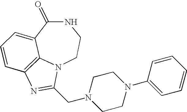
C1(=O)C2=CC=CC3=C2N(CCN1)C(CN1CCN(C2=CC=CC=C2)CC1)=N3
